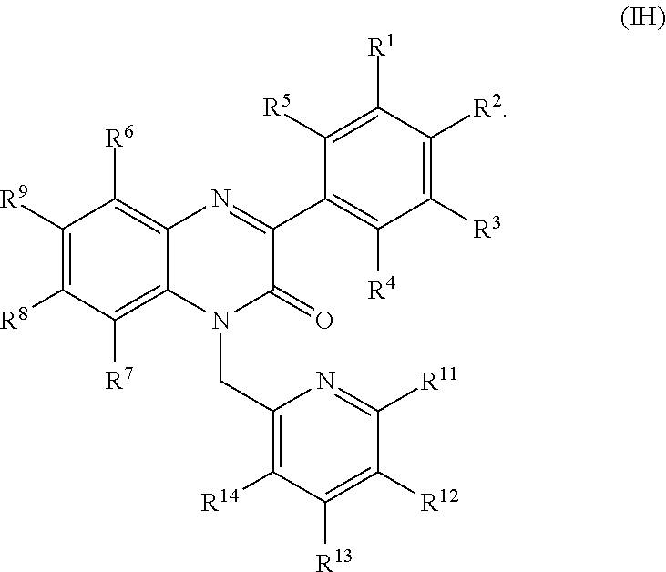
C1([R5])=C([R1])C([R2])=C([R3])C([R4])=C1C1=NC2=C([R6])C([R9])=C([R8])C([R7])=C2N(CC2=C([R14])C([R13])=C([R12])C([R11])=N2)C1=O
